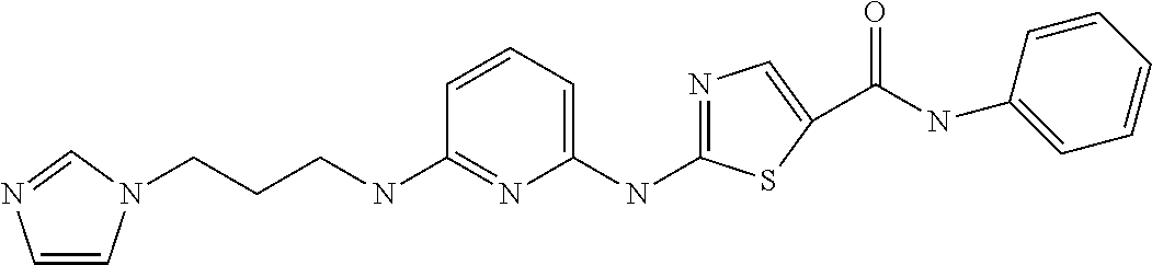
C1(NC2=CC=CC(NCCCN3C=CN=C3)=N2)=NC=C(C(NC2=CC=CC=C2)=O)S1
